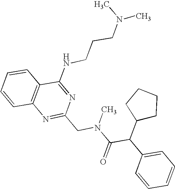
C1=CC2=C(C=C1)C(NCCCN(C)C)=NC(CN(C(C(C1=CC=CC=C1)C1CCCC1)=O)C)=N2
